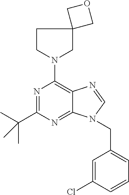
N1=C(C(C)(C)C)N=C2C(=C1N1CC3(CC1)COC3)N=CN2CC1=CC=CC(Cl)=C1
